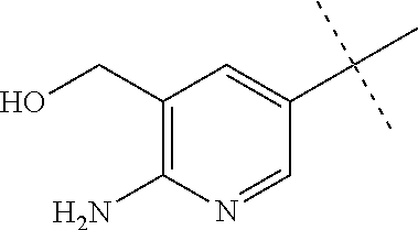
C1(CO)=C(N)N=CC(C(C)(C)C)=C1
